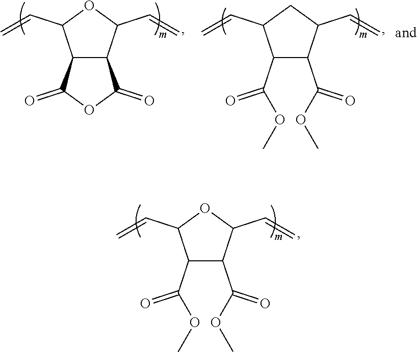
C1(C(=O)OC)C(C(=O)OC)C(C=C)OC1C=C.C12C(C(C=C)OC1C=C)C(=O)OC2=O.C1(C(=O)OC)C(C(=O)OC)C(C=C)CC1C=C
